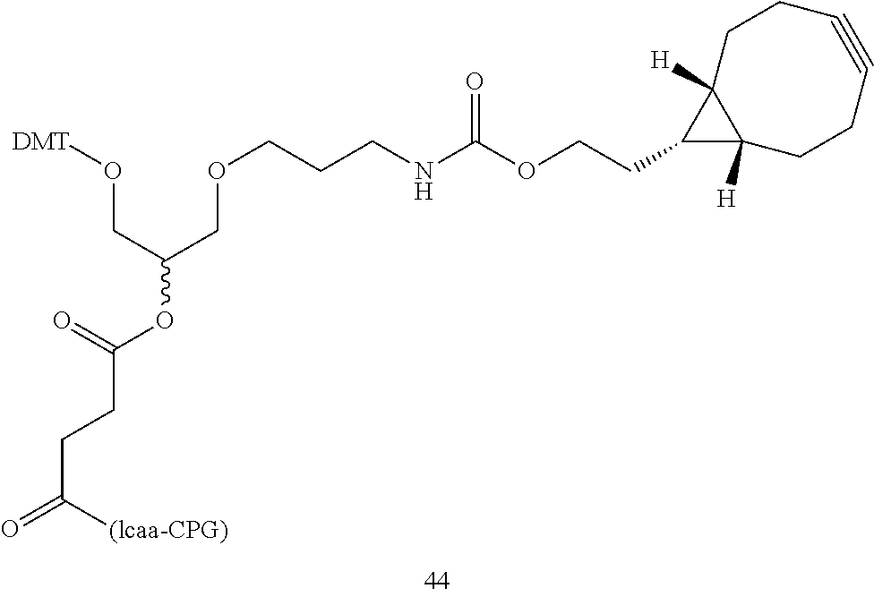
O(CCCNC(OCCC1C2([H])C1([H])CCC#CCC2)=O)CC(OC(CCC(=O)[(lcaa-CPG)])=O)CO[DMT]
